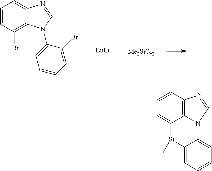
C1=CC(Br)=C2C(=C1)N=CN2C1=CC=CC=C1Br.[BuLi].[Me2SiCl2].C12=C3C(=CC=C1)[Si](C)(C)C1=CC=CC=C1N3C=N2
